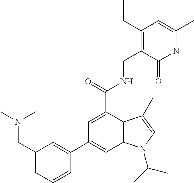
N1C(C)=CC(CC)=C(CNC(C2=CC(C3=CC(CN(C)C)=CC=C3)=CC3=C2C(C)=CN3C(C)C)=O)C1=O
